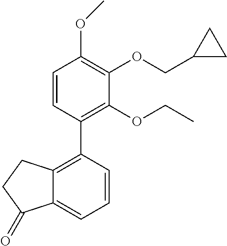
C1=CC(C2=C3C(=CC=C2)C(=O)CC3)=C(OCC)C(OCC2CC2)=C1OC
